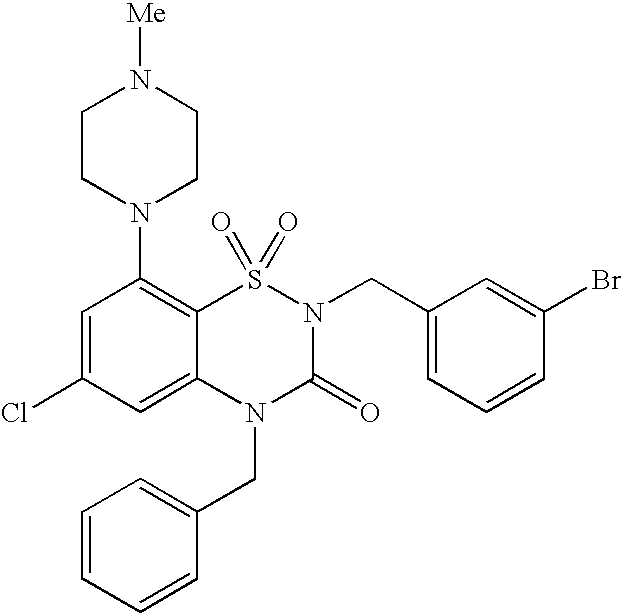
C1=C(Cl)C=C2C(=C1N1CCN([Me])CC1)S(=O)(=O)N(CC1=CC=CC(Br)=C1)C(=O)N2CC1=CC=CC=C1
